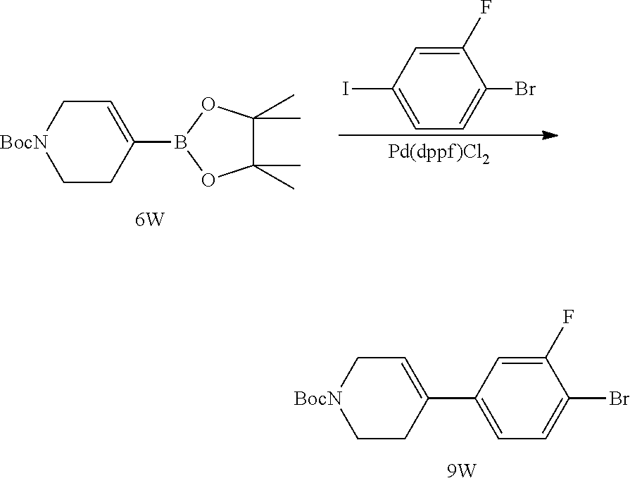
[BocN]1CCC(B2OC(C)(C)C(C)(C)O2)=CC1.C1(I)=CC=C(Br)C(F)=C1.[BocN]1CCC(C2=CC=C(Br)C(F)=C2)=CC1
